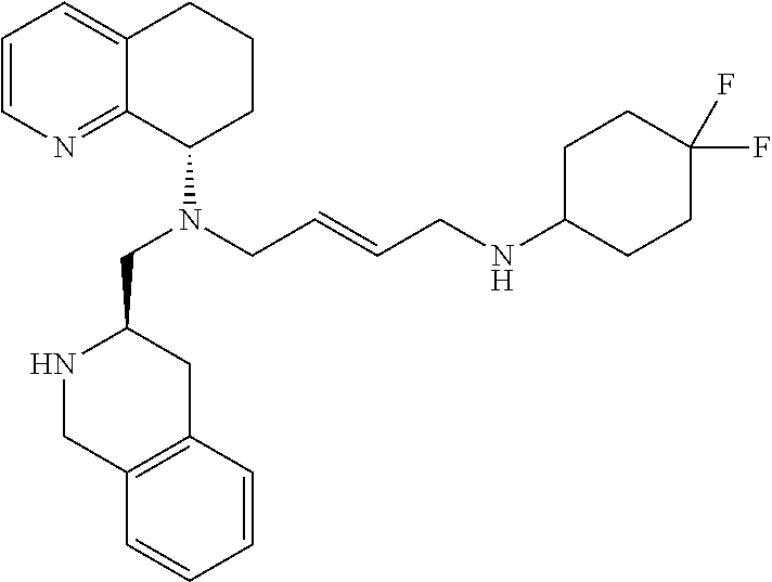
C1=CN=C2C(=C1)CCCC2N(CC1NCC2=C(C1)C=CC=C2)CC=CCNC1CCC(F)(F)CC1
